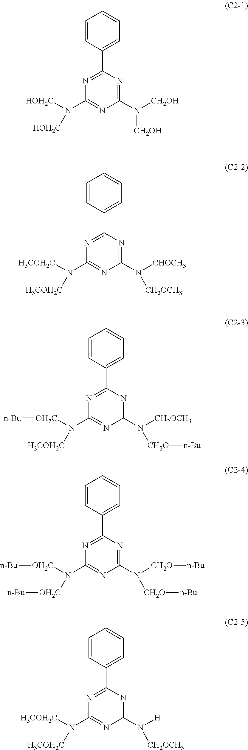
N1=C(C2=CC=CC=C2)N=C(N([CH2OH])[CH2OH])N=C1N([HOH2C])[HOH2C].N1=C(C2=CC=CC=C2)N=C(N([CHOCH3])[CH2OCH3])N=C1N([H3COH2C])[H3COH2C].N1=C(C2=CC=CC=C2)N=C(N([CH2OCH3])[CH2O][n-Bu])N=C1N([OH2C][n-Bu])[H3COH2C].N1=C(C2=CC=CC=C2)N=C(N([CH2O][n-Bu])[CH2O][n-Bu])N=C1N([OH2C][n-Bu])[OH2C][n-Bu].N1=C(C2=CC=CC=C2)N=C(N([H])[CH2OCH3])N=C1N([H3COH2C])[H3COH2C]
